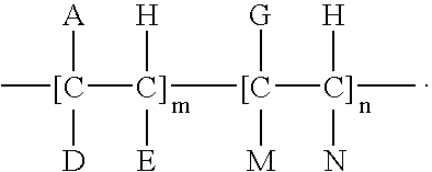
[[C]([C]]([E])([H])[[C]([C]](C)(N)[H])([M])[G])(C)([D])[A]
